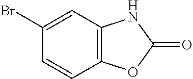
C1=CC2=C(C=C1Br)NC(=O)O2
